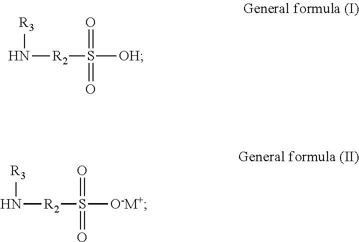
N([R2]S(=O)(=O)[OH])[R3].N([R2]S(=O)(=O)[O-M+])[R3]
